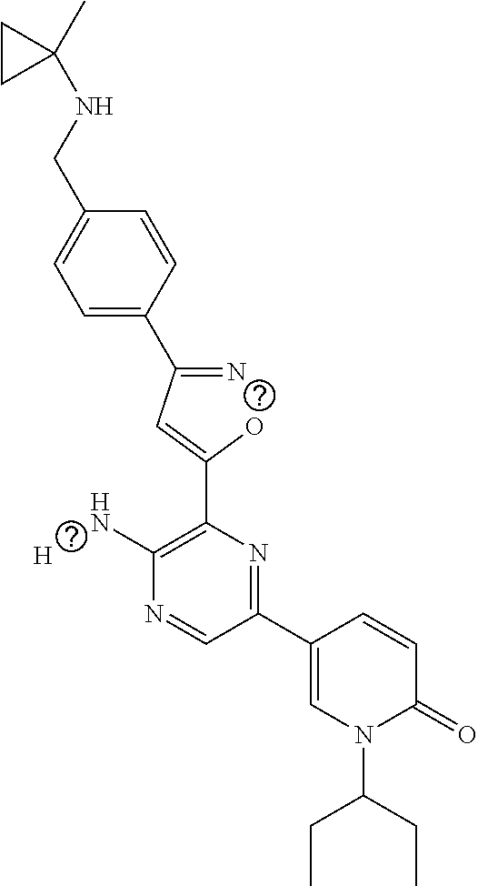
C1=C(C(=N)C=C(O)C2=C(N)N=CC(C3=CN(C(CC)CC)C(=O)C=C3)=N2)C=CC(CNC2(C)CC2)=C1.[H]
